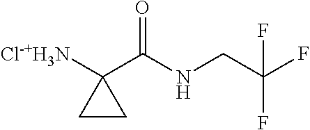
[Cl-+H3N]C1(C(NCC(F)(F)F)=O)CC1
